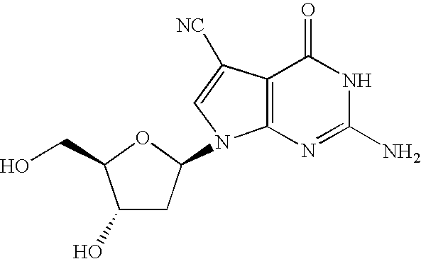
C1(O)CC(N2C3=C(C([NC])=C2)C(=O)NC(N)=N3)OC1CO
